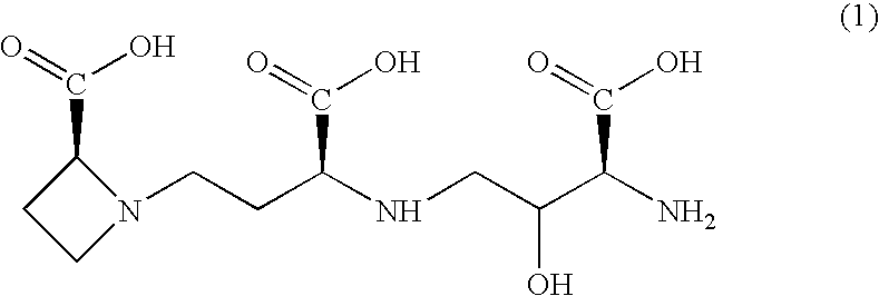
C(CC(NCC(C(N)C(=O)O)O)C(=O)O)N1CCC1C(=O)O
